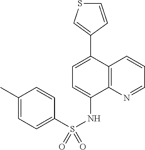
C1=C(C2=CSC=C2)C2=C(C(NS(C3=CC=C(C)C=C3)(=O)=O)=C1)N=CC=C2
